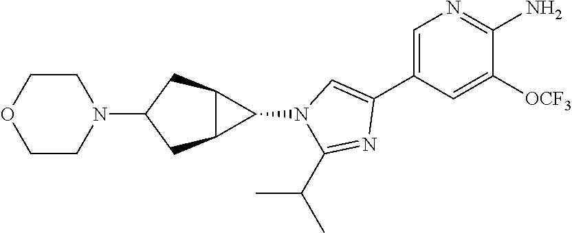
C1(N2CCOCC2)CC2C(C1)C2N1C(C(C)C)=NC(C2=CN=C(N)C([OCF3])=C2)=C1
